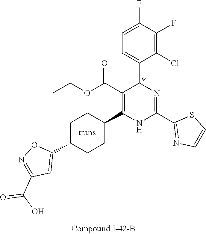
C1(F)=C(Cl)C(C2N=C(C3=NC=CS3)NC(C3CCC(C4=CC(C(O)=O)=NO4)CC3)=C2C(OCC)=O)=CC=C1F
